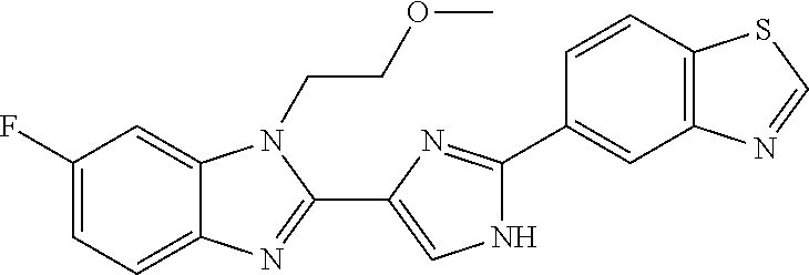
C1(F)=CC=C2C(=C1)N(CCOC)C(C1=CNC(C3=CC4=C(C=C3)SC=N4)=N1)=N2
